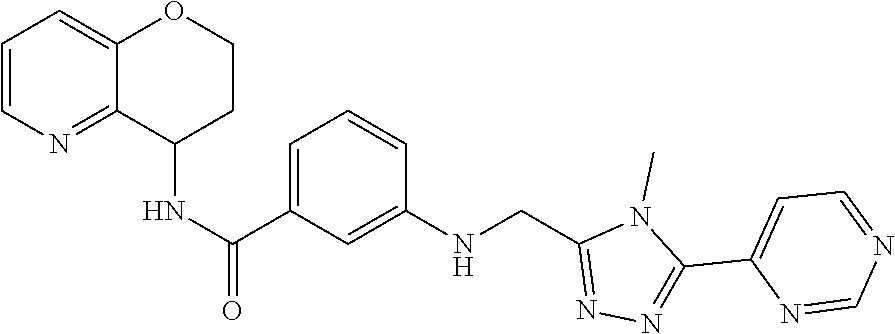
C1(C2=CC=NC=N2)=NN=C(CNC2=CC(C(NC3C4=NC=CC=C4OCC3)=O)=CC=C2)N1C
